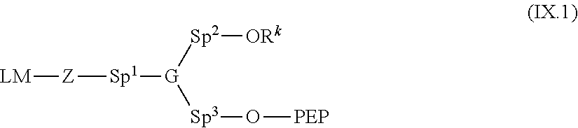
[LM][Z][Sp1][G]([Sp3]O[PEP])[Sp2][ORk]
